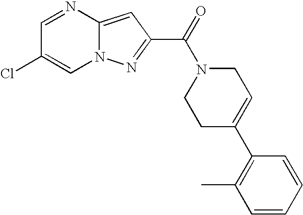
C1=NC2=CC(C(N3CCC(C4=C(C)C=CC=C4)=CC3)=O)=NN2C=C1Cl
